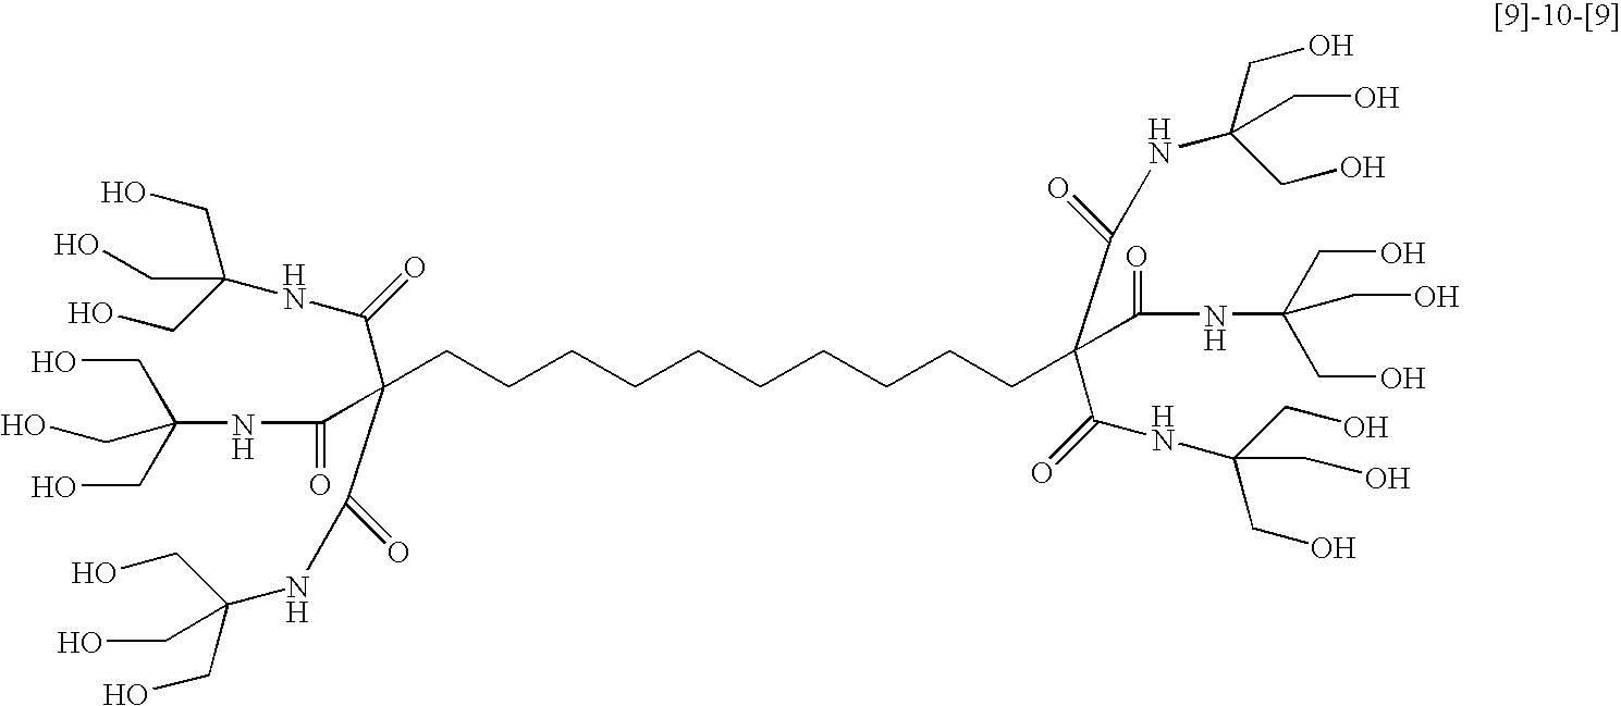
C(CCCCCCCCCC(C(=O)NC(CO)(CO)CO)(C(=O)NC(CO)(CO)CO)C(=O)NC(CO)(CO)CO)C(C(=O)NC(CO)(CO)CO)(C(=O)NC(CO)(CO)CO)C(=O)NC(CO)(CO)CO
